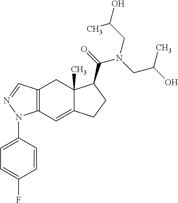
C12=C(C=C3C(C)(C1)C(C(=O)N(CC(O)C)CC(O)C)CC3)N(C1=CC=C(F)C=C1)N=C2
